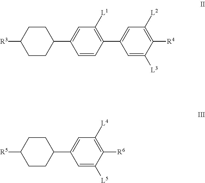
C1CC([R3])CCC1C1=CC([L1])=C(C2=CC([L2])=C([R4])C([L3])=C2)C=C1.C1CC([R5])CCC1C1=CC([L4])=C([R6])C([L5])=C1
